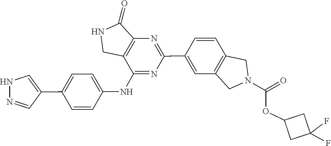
C1(C2=NC3=C(C(NC4=CC=C(C5=CNN=C5)C=C4)=N2)CNC3=O)=CC2=C(C=C1)CN(C(OC1CC(F)(F)C1)=O)C2
